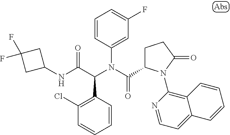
C1=CC(C(C(NC2CC(F)(F)C2)=O)N(C(=O)C2CCC(=O)N2C2=C3C(=CC=N2)C=CC=C3)C2=CC(F)=CC=C2)=C(Cl)C=C1
